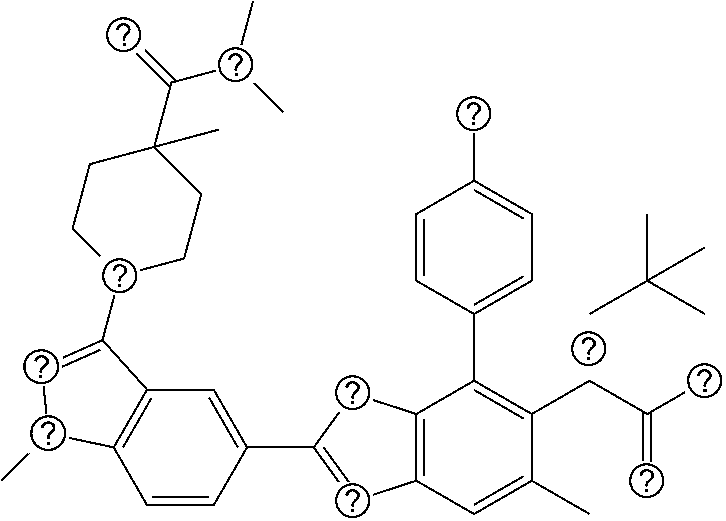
C1=CC(C2=CC3=C(C2)C(C2=CC=C(C)C=C2)=C(CC(C)=C)C(C)=C3)=CC2=C1C(C)C=C2C1CCC(C(=C)C(C)C)(C)CC1.CC(C)(C)C
